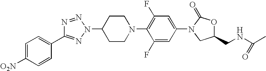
C1(N2C(=O)OC(CNC(C)=O)C2)=CC(F)=C(N2CCC(N3N=C(C4=CC=C([O2N])C=C4)N=N3)CC2)C(F)=C1
